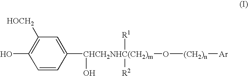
C1=CC([CHCH2NHC(CH2)m](O[(CH2)n][Ar])(O)([R1])[R2])=CC([HOCH2])=C1O
